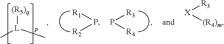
[(R5)q][L](C)C.P([R2])[R1].P([R4])[R3].[R3][X][(R4)m]
